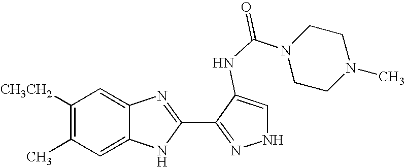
C1=C2C(=CC([CH3CH2])=C1C)N=C(C1=NNC=C1NC(N1CCN(C)CC1)=O)N2
